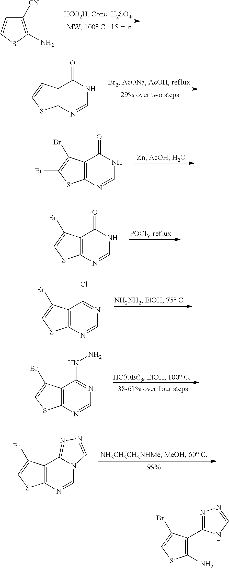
C1([CN])=C(N)SC=C1.C12=C(N=CNC1=O)SC=C2.C12=C(N=CNC1=O)SC(Br)=C2Br.C12=C(N=CNC1=O)SC=C2Br.C12=C(N=CN=C1NN)SC=C2Br.C12=C(N=CN3C1=NN=C3)SC=C2Br.C12=C(N=CN=C1Cl)SC=C2Br.C1(C2=NN=CN2)=C(N)SC=C1Br
